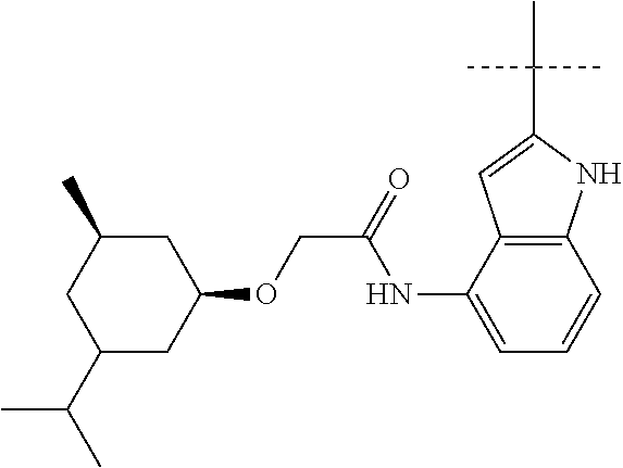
C1(C(C)C)CC(OCC(=O)NC2=CC=CC3=C2C=C(C(C)(C)C)N3)CC(C)C1
